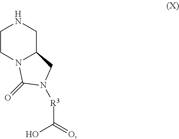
C1CN2C(CN1)CN([R3]C(=O)O)C2=O
